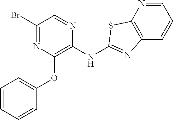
C1(Br)=NC(OC2=CC=CC=C2)=C(NC2=NC3=C(N=CC=C3)S2)N=C1
